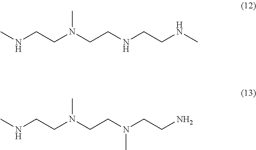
N(CCN(CCNCCNC)C)C.N(CCN(CCN(CCN)C)C)C
